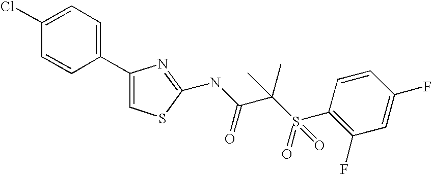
C1(C2=CC=C(Cl)C=C2)=CSC(NC(=O)C(C)(S(=O)(C2=C(F)C=C(F)C=C2)=O)C)=N1
